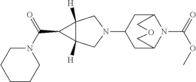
N1(C2CC3N(C(=O)OC)C(C2)COC3)CC2([H])C([H])(C1)C2C(N1CCCCC1)=O
